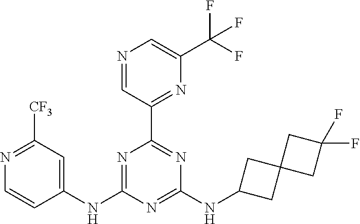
C1(NC2=NC(C3=NC(C(F)(F)F)=CN=C3)=NC(NC3CC4(C3)CC(F)(F)C4)=N2)=CC([CF3])=NC=C1
